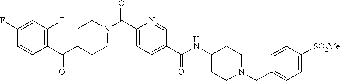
N(C(C1=CC=C(C(=O)N2CCC(C(C3=C(F)C=C(F)C=C3)=O)CC2)N=C1)=O)C1CCN(CC2=CC=C([SO2Me])C=C2)CC1
